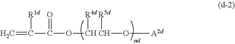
C=C(C(=O)O[CH CH]([R4d])([R5d])O[A2d])[R1d]
